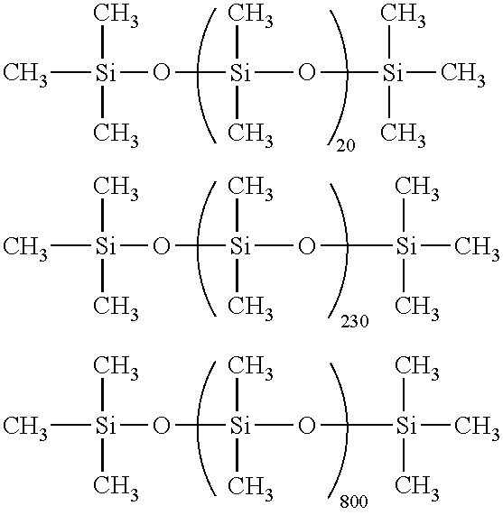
C[Si](O[Si](O[Si](C)(C)C)(C)C)(C)C.C[Si](O[Si](O[Si](C)(C)C)(C)C)(C)C.C[Si](O[Si](O[Si](C)(C)C)(C)C)(C)C
